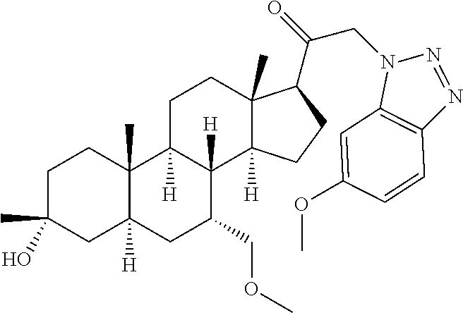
C1C(C)(O)CC2([H])C(C)(C1)C1([H])C([H])(C(COC)C2)C2([H])C(C)(CC1)C(C(=O)CN1C3=C(N=N1)C=CC(OC)=C3)CC2
